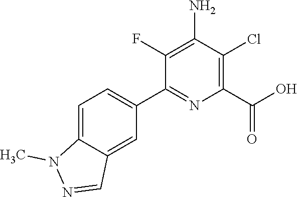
C1(C2=CC=C3C(=C2)C=NN3C)=NC(C(=O)O)=C(Cl)C(N)=C1F
